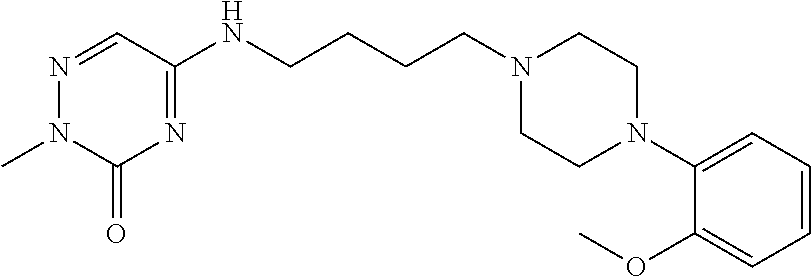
C(CCCN1CCN(C2=CC=CC=C2OC)CC1)NC1=NC(=O)N(C)N=C1
